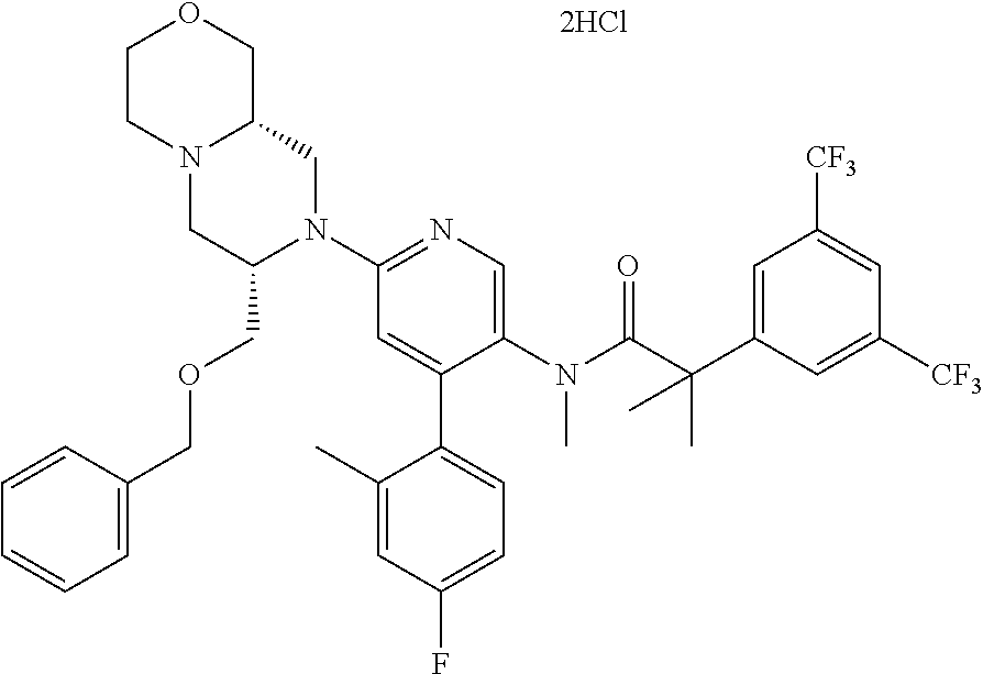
C1(COCC2=CC=CC=C2)N(C2=NC=C(N(C(=O)C(C3=CC([CF3])=CC([CF3])=C3)(C)C)C)C(C3=CC=C(F)C=C3C)=C2)CC2N(C1)CCOC2
